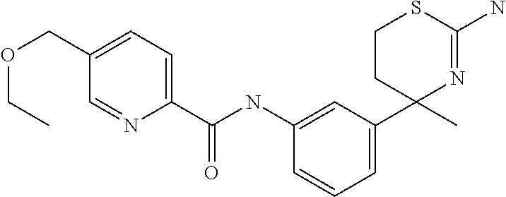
C1CC(C)(C2=CC=CC(NC(=O)C3=CC=C(COCC)C=N3)=C2)N=C(N)S1
